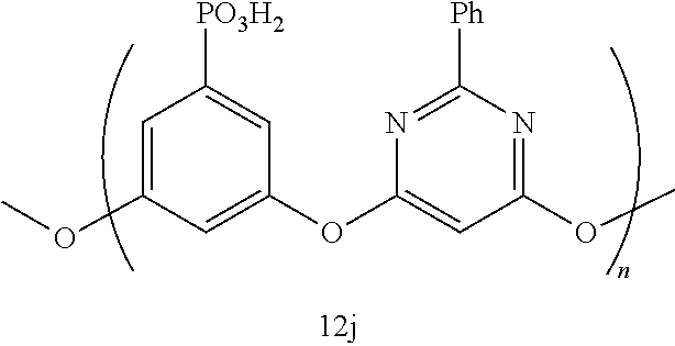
C1=C(OC)C=C(OC2=CC(OC)=NC([Ph])=N2)C=C1[PO3H2]
